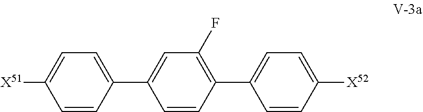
[X51]C1=CC=C(C2=CC(F)=C(C3=CC=C([X52])C=C3)C=C2)C=C1
